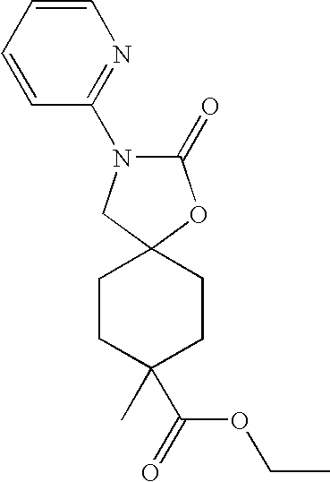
C1(=O)OC2(CN1C1=NC=CC=C1)CCC(C)(C(OCC)=O)CC2
